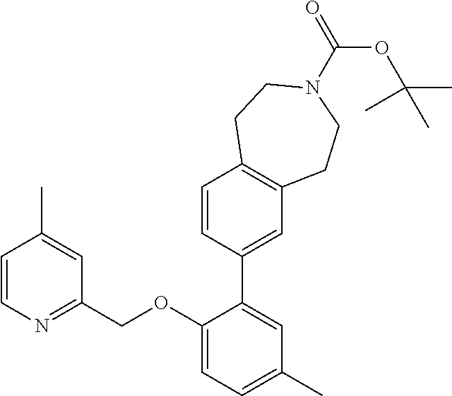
C1=CN=C(COC2=CC=C(C)C=C2C2=CC3=C(C=C2)CCN(C(=O)OC(C)(C)C)CC3)C=C1C
